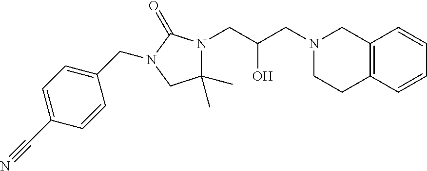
C12=C(C=CC=C1)CCN(CC(CN1C(C)(C)CN(CC3=CC=C(C#N)C=C3)C1=O)O)C2
